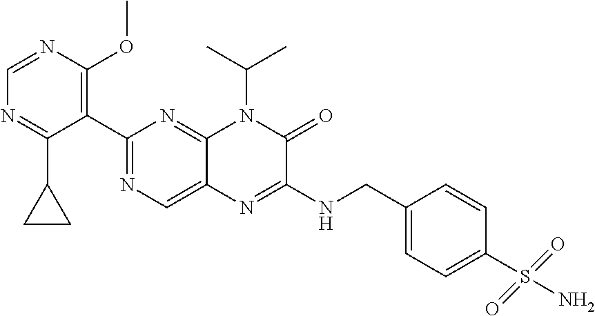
C1(C2=NC=C3C(=N2)N(C(C)C)C(=O)C(NCC2=CC=C(S(N)(=O)=O)C=C2)=N3)=C(OC)N=CN=C1C1CC1
